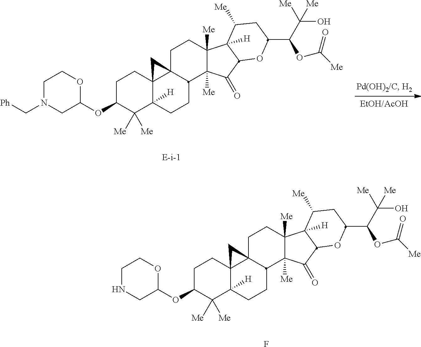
[E-i-1].C1C(OC2OCCN(C[Ph])C2)C([Me])([Me])C2([H])C3(C1)C1(C(CC2)C2([Me])C([Me])(CC1)C1([H])C(C2=O)OC(C(C([Me])(O)[Me])OC([Me])=O)CC1[Me])C3.F.C1C(OC2OCCNC2)C([Me])([Me])C2([H])C3(C1)C1(C(CC2)C2([Me])C([Me])(CC1)C1([H])C(C2=O)OC(C(C([Me])(O)[Me])OC([Me])=O)CC1[Me])C3
